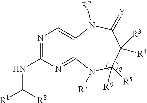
N1=C(NC([R1])[R8])N=C2C(=C1)N([R2])C(=[Y])C([R3])([R4])C([R5])([R6])N2[R7]
